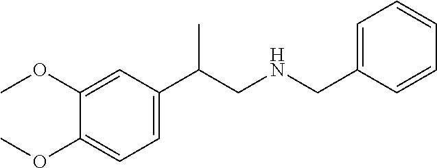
C1(C(CNCC2=CC=CC=C2)C)=CC=C(OC)C(OC)=C1
